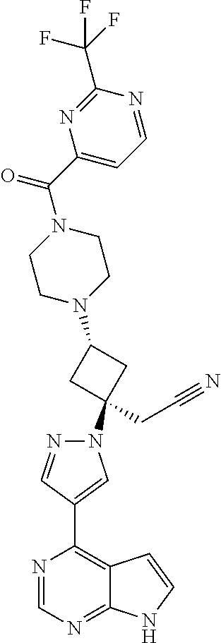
N1(C2(CC#N)CC(N3CCN(C(=O)C4=CC=NC(C(F)(F)F)=N4)CC3)C2)N=CC(C2=C3C(=NC=N2)NC=C3)=C1
